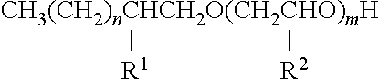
[CH3(CH2)nCHCH2O(CH2CHO)mH]([R1])[R2]
